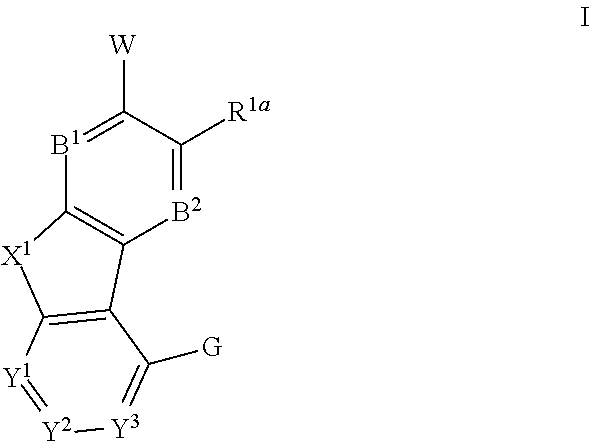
[B1]1=C([W])C([R1a])=[B2]C2=C1[X1]C1=C2C([G])=[Y3][Y2]=[Y1]1
